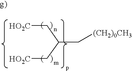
[HO2C]CC(C[HO2C])C[(CH2)0CH3]
